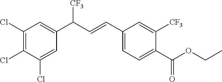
ClC1=C(Cl)C(Cl)=CC(C(C=CC2=CC=C(C(OCC)=O)C([CF3])=C2)[CF3])=C1
